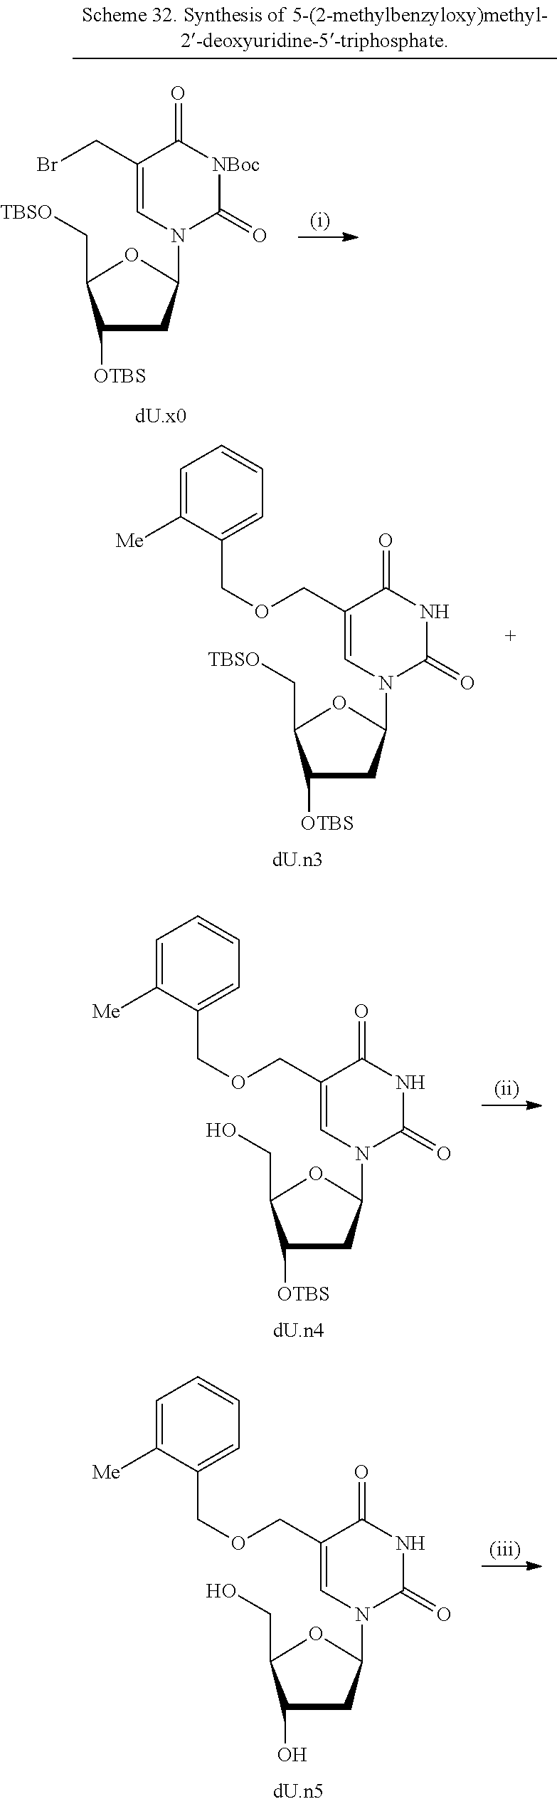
C1([OTBS])CC(N2C=C(CBr)C(=O)[NBoc]C2=O)OC1C[TBSO].C1([OTBS])CC(N2C=C(COCC3=CC=CC=C3[Me])C(=O)NC2=O)OC1CO.C1([OTBS])CC(N2C=C(COCC3=CC=CC=C3[Me])C(=O)NC2=O)OC1C[TBSO].C1(O)CC(N2C=C(COCC3=CC=CC=C3[Me])C(=O)NC2=O)OC1CO
